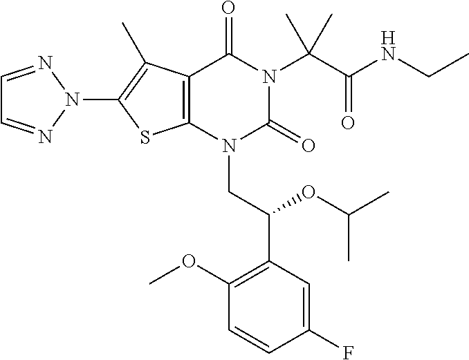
C12=C(N(CC(C3=C(OC)C=CC(F)=C3)OC(C)C)C(=O)N(C(C(NCC)=O)(C)C)C1=O)SC(N1N=CC=N1)=C2C
